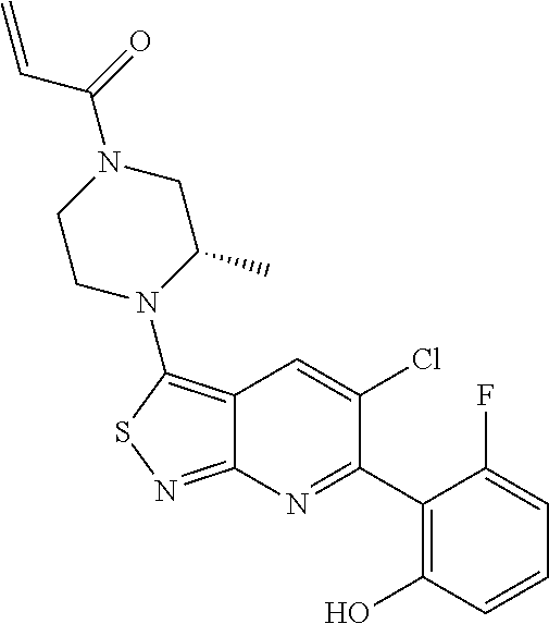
C12=C(N3C(C)CN(C(=O)C=C)CC3)SN=C1N=C(C1=C(O)C=CC=C1F)C(Cl)=C2
